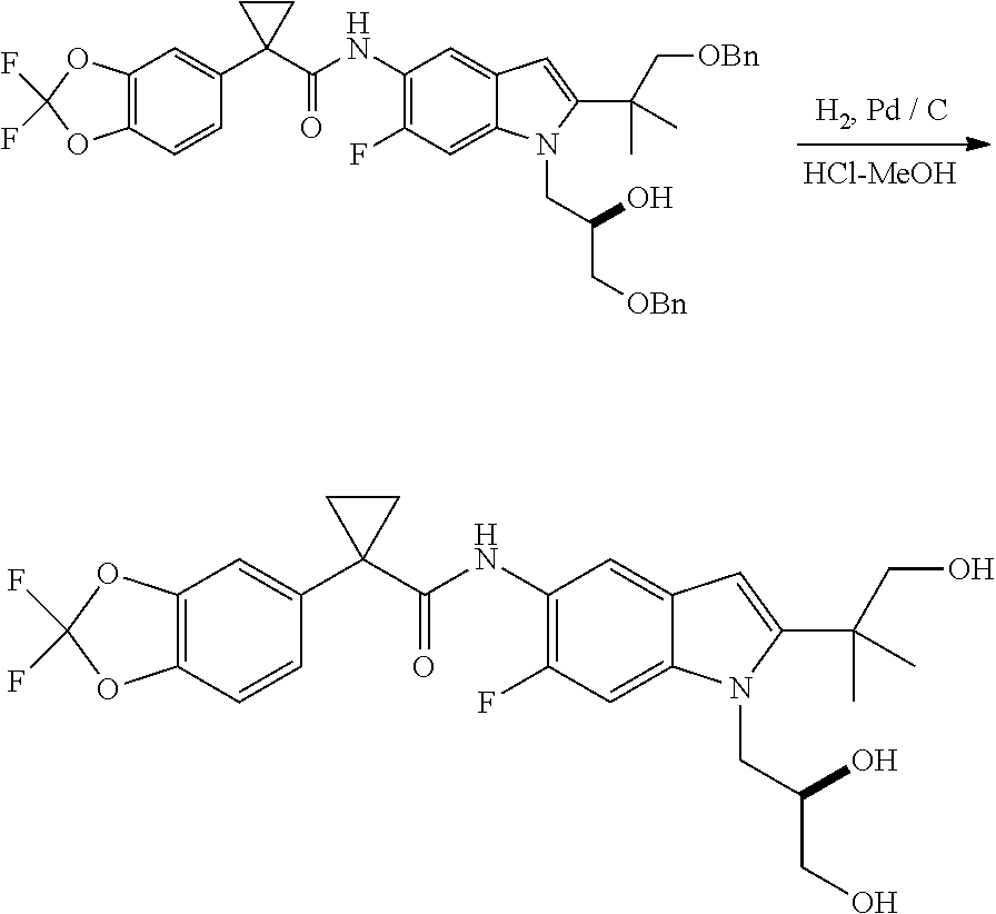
[HCl-MeOH].C1(NC(C2(C3=CC4=C(C=C3)OC(F)(F)O4)CC2)=O)=C(F)C=C2C(=C1)C=C(C(C[OBn])(C)C)N2CC(C[OBn])O.C1(NC(C2(C3=CC4=C(C=C3)OC(F)(F)O4)CC2)=O)=C(F)C=C2C(=C1)C=C(C(CO)(C)C)N2CC(CO)O
